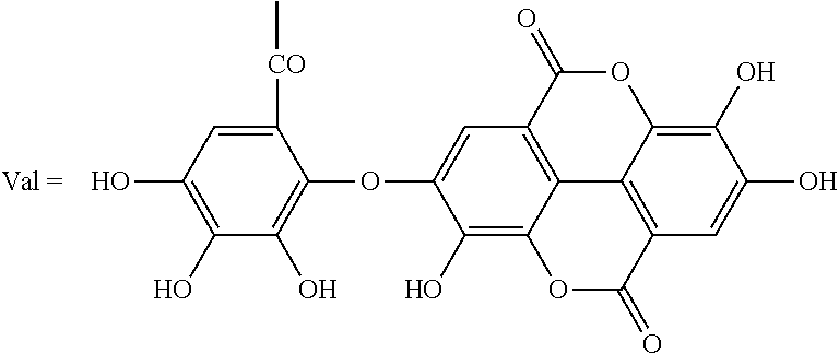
C1(O)=C2C3=C(C=C1OC1=C(O)C(O)=C(O)C=C1[CO]C)C(=O)OC1=C(O)C(O)=CC(=C31)C(=O)O2
